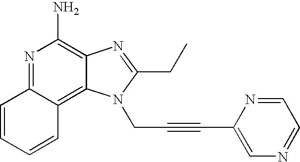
N1=C2C(=C3C(=C1N)N=C(CC)N3CC#CC1=CN=CC=N1)C=CC=C2
